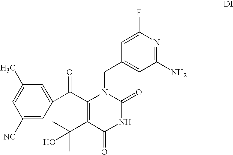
C1([NC])=CC(C(C2=C(C(C)(C)O)C(=O)NC(=O)N2CC2=CC(N)=NC(F)=C2)=O)=CC(C)=C1
